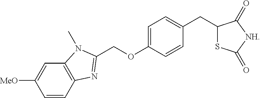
S1C(=O)[NH]C(=O)C1CC1=CC=C(OCC2=NC3=C(C=C([MeO])C=C3)N2C)C=C1
